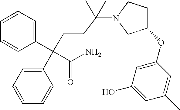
C1=CC=C(C(CCC(N2CC(OC3=CC(O)=CC(C)=C3)CC2)(C)C)(C2=CC=CC=C2)C(=O)N)C=C1
